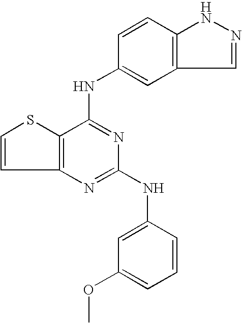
C12=C(C(NC3=CC4=C(C=C3)NN=C4)=NC(NC3=CC(OC)=CC=C3)=N1)SC=C2
